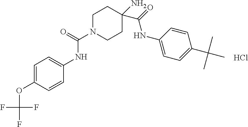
C1=C(OC(F)(F)F)C=CC(NC(N2CCC(N)(C(=O)NC3=CC=C(C(C)(C)C)C=C3)CC2)=O)=C1.Cl
